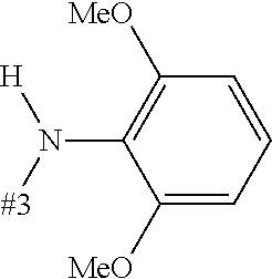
[#3]N(C1=C([MeO])C=CC=C1[MeO])[H]
